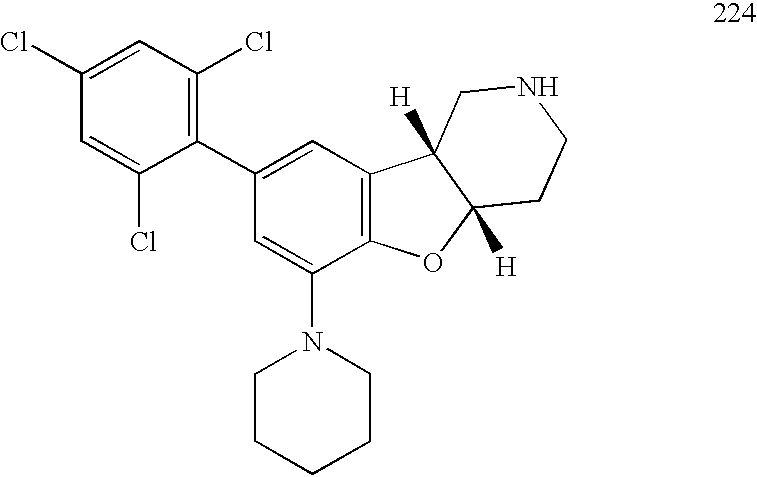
C1(Cl)=CC(Cl)=C(C2=CC3=C(C(N4CCCCC4)=C2)OC2([H])C3([H])CNCC2)C(Cl)=C1
